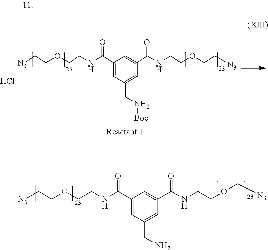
C1(C(NCCOCC[N3])=O)=CC(CN[Boc])=CC(C(NCCOCC[N3])=O)=C1.Cl.C1(C(NCCOCC[N3])=O)=CC(CN)=CC(C(NCCOC[N3])=O)=C1
